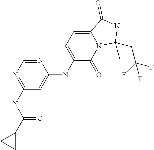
C1(NC(C2CC2)=O)=NC=NC(NC2=CC=C3N(C2=O)C(CC(F)(F)F)(C)NC3=O)=C1
